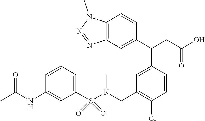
C1=C(C(C2=CC3=C(C=C2)N(C)N=N3)CC(O)=O)C=CC(Cl)=C1CN(S(C1=CC=CC(NC(C)=O)=C1)(=O)=O)C
